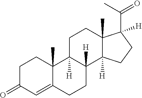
C1C2([H])C([H])(C3([H])C(C)(C1)C(C(C)=O)([H])CC3)CCC1=CC(=O)CCC21C
